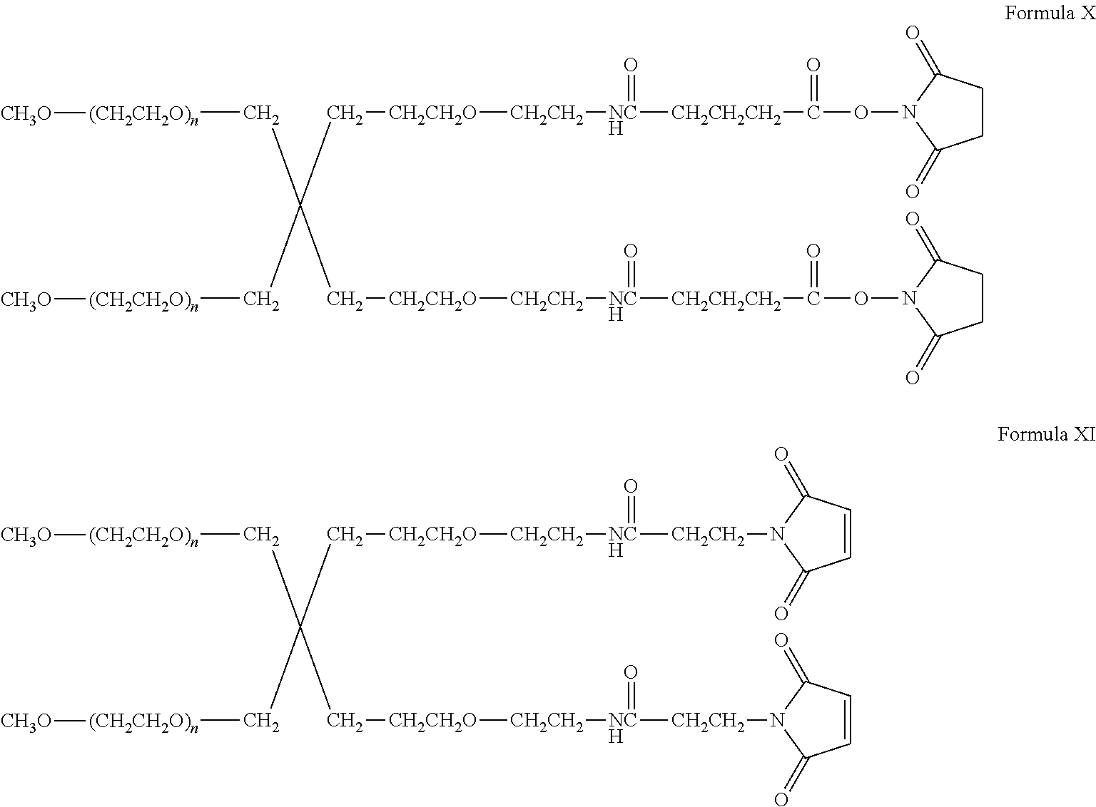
C(C(C[CH2CH2O][CH2CH2][NCH]([CH2CH2CH2]C(ON1C(=O)CCC1=O)=O)=O)(C[CH2CH2O][CH2CH2][NCH]([CH2CH2CH2]C(ON1C(=O)CCC1=O)=O)=O)C[(CH2CH2O)n][CH3O])[(CH2CH2O)n][CH3O].C(C(C[CH2CH2O][CH2CH2][NCH]([CH2CH2]N1C(=O)C=CC1=O)=O)(C[CH2CH2O][CH2CH2][NCH]([CH2CH2]N1C(=O)C=CC1=O)=O)C[(CH2CH2O)n][CH3O])[(CH2CH2O)n][CH3O]
